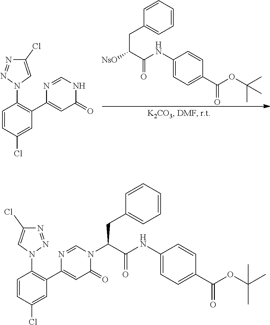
C1=CC=CC=C1CC(C(NC1=CC=C(C(OC(C)(C)C)=O)C=C1)=O)[NsO].C1=CC(Cl)=CC(C2=CC(=O)NC=N2)=C1N1C=C(Cl)N=N1.C1=CC(Cl)=CC(C2=CC(=O)N(C(C(NC3=CC=C(C(OC(C)(C)C)=O)C=C3)=O)CC3=CC=CC=C3)C=N2)=C1N1N=NC(Cl)=C1
